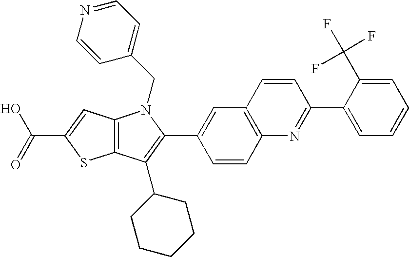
C(C1=CC2=C(S1)C(C1CCCCC1)=C(C1=CC3=C(C=C1)N=C(C1=CC=CC=C1C(F)(F)F)C=C3)N2CC1=CC=NC=C1)(=O)O
